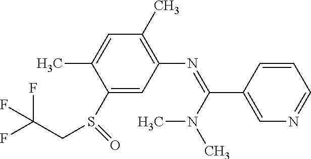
C1(S(=O)CC(F)(F)F)=CC(N=C(N(C)C)C2=CN=CC=C2)=C(C)C=C1C
